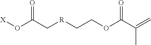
[X]OC(C[R]CCOC(C(=C)C)=O)=O
